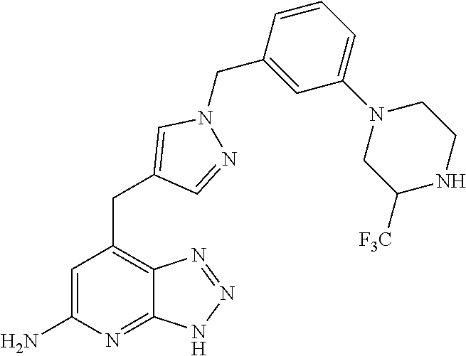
C1=C(N)N=C2C(=C1CC1=CN(CC3=CC(N4CC([F3C])NCC4)=CC=C3)N=C1)N=NN2
